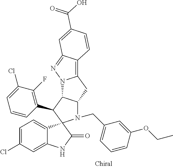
C1=C(Cl)C=C2C(=C1)C1(C(=O)N2)N(CC2=CC=CC(OCC)=C2)C2C(C1C1=C(F)C(Cl)=CC=C1)N1C(=C3C(=N1)C=C(C(=O)O)C=C3)C2
